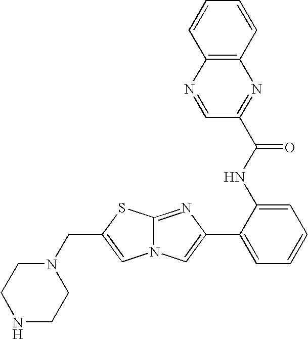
N12C(=NC(C3=CC=CC=C3NC(=O)C3=NC4=C(N=C3)C=CC=C4)=C1)SC(CN1CCNCC1)=C2
